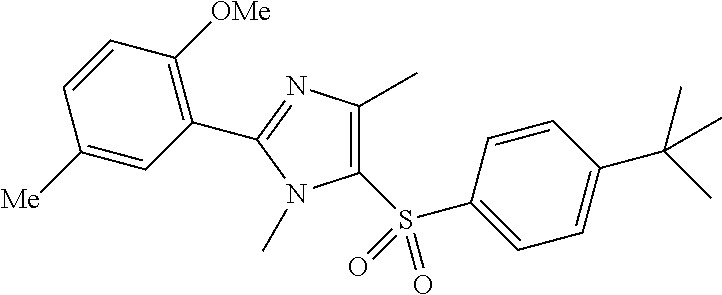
C1=CC(C(C)(C)C)=CC=C1S(C1=C(C)N=C(C2=C([OMe])C=CC([Me])=C2)N1C)(=O)=O
